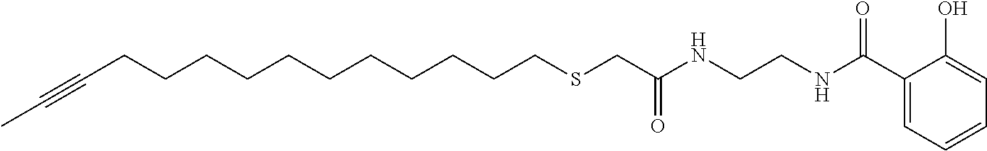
C(CCCCCCCCCCCSCC(NCCNC(C1=CC=CC=C1O)=O)=O)#CC
